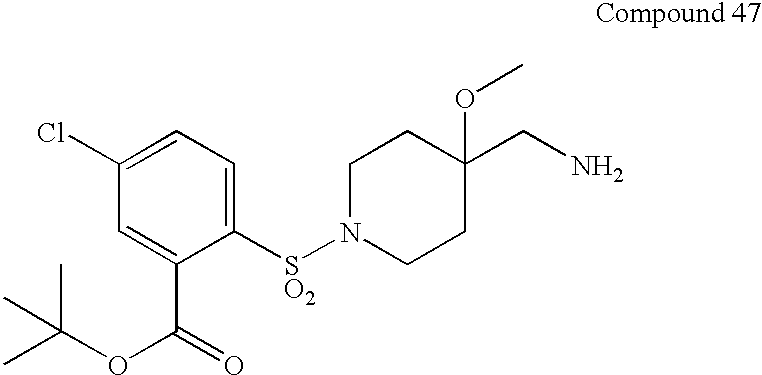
C1([SO2]N2CCC(CN)(OC)CC2)=CC=C(Cl)C=C1C(=O)OC(C)(C)C
